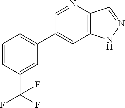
C1(C2=CC=CC(C(F)(F)F)=C2)=CC2=C(C=NN2)N=C1
